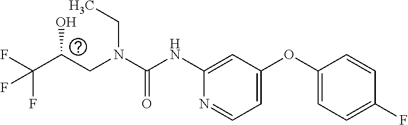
C(N(CC)C(=O)NC1=CC(OC2=CC=C(F)C=C2)=CC=N1)C(C(F)(F)F)O
